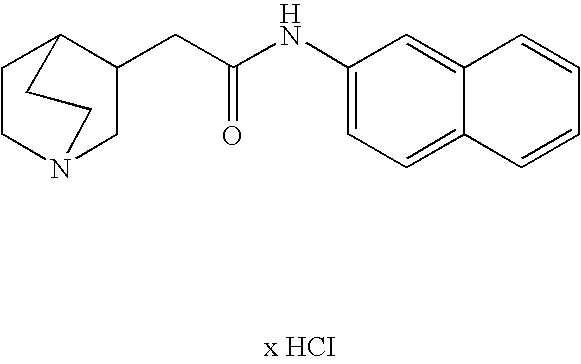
C12CCN(CC1CC(NC1=CC=C3C(=C1)C=CC=C3)=O)CC2
